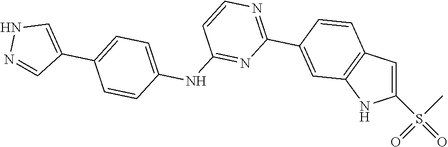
C1=NNC=C1C1=CC=C(NC2=NC(C3=CC4=C(C=C(S(=O)(C)=O)N4)C=C3)=NC=C2)C=C1
